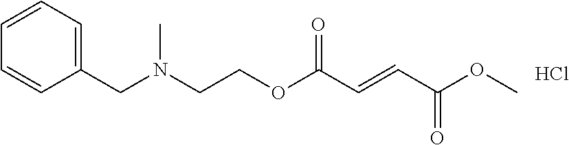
N(CCOC(C=CC(OC)=O)=O)(CC1=CC=CC=C1)C.Cl
